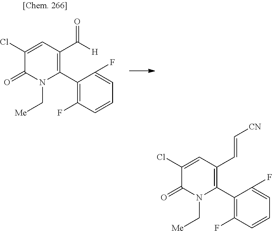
C1(Cl)=CC(C([H])=O)=C(C2=C(F)C=CC=C2F)N(C[Me])C1=O.C1(Cl)=CC(C=C[CN])=C(C2=C(F)C=CC=C2F)N(C[Me])C1=O
